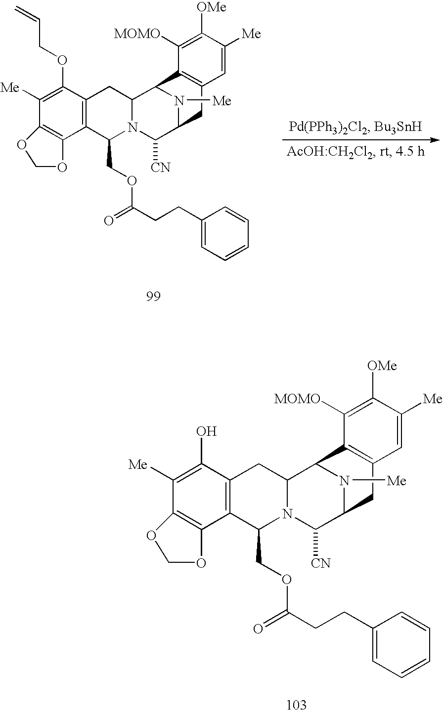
C1([Me])=C(O)C2=C(C(COC(=O)CCC3=CC=CC=C3)N3C(C2)C2C4=C(C=C([Me])C([OMe])=C4[MOMO])CC(C3[CN])N2[Me])C2=C1OCO2.C1([Me])=C(OCC=C)C2=C(C(COC(=O)CCC3=CC=CC=C3)N3C(C2)C2C4=C(C=C([Me])C([OMe])=C4[MOMO])CC(C3[CN])N2[Me])C2=C1OCO2
